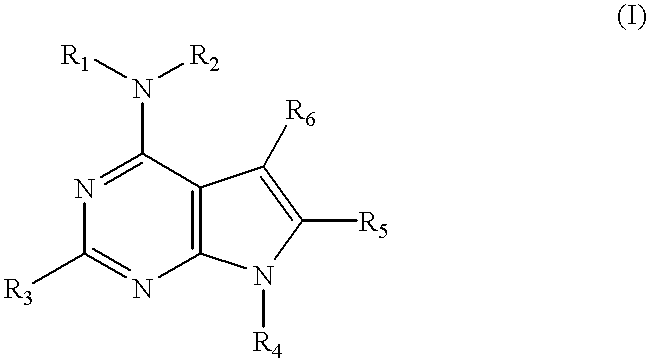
C12=C(C(N([R1])[R2])=NC([R3])=N1)C([R6])=C([R5])N2[R4]
